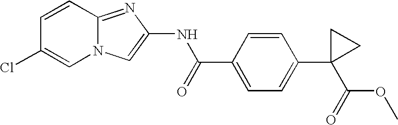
C1=CC2=NC(NC(C3=CC=C(C4(C(OC)=O)CC4)C=C3)=O)=CN2C=C1Cl
